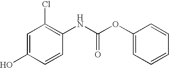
C1=C(O)C=CC(NC(OC2=CC=CC=C2)=O)=C1Cl
